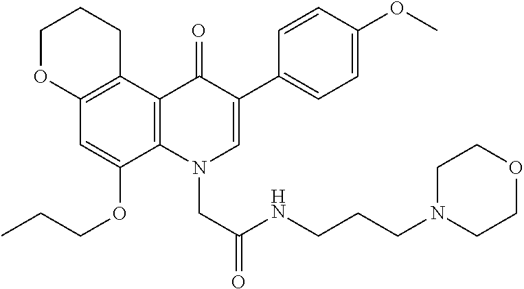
C12=C(C3=C(C(OCCC)=C1)N(CC(=O)NCCCN1CCOCC1)C=C(C1=CC=C(OC)C=C1)C3=O)CCCO2
